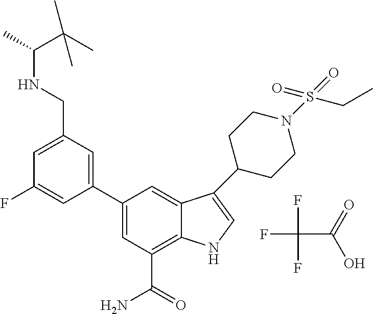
FC(C(=O)O)(F)F.C1=C(CNC(C)C(C)(C)C)C=C(C2=CC(C(=O)N)=C3C(=C2)C(C2CCN(S(=O)(=O)CC)CC2)=CN3)C=C1F
